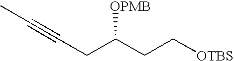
C([OTBS])CC([OPMB])CC#CC
